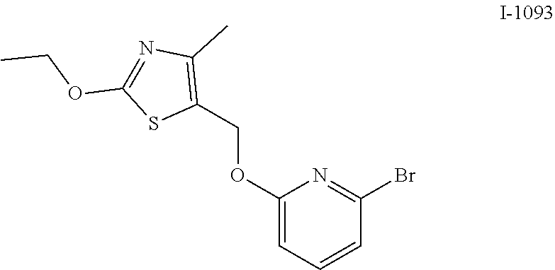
C1(OCC2=C(C)N=C(OCC)S2)=CC=CC(Br)=N1
